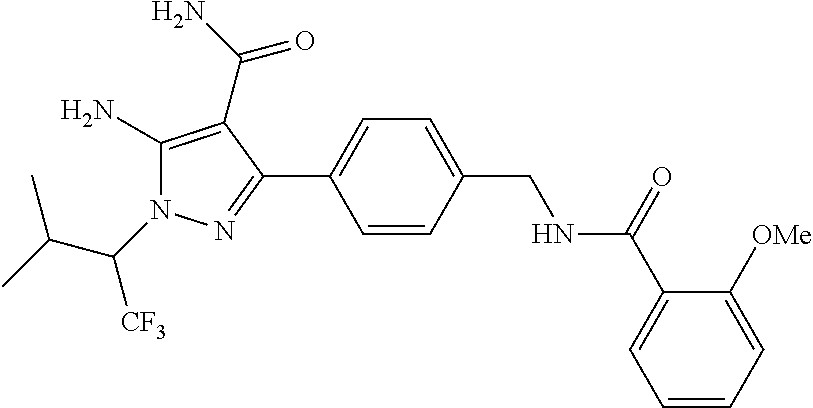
C1=CC(C2=NN(C(C(C)C)[CF3])C(N)=C2C(=O)N)=CC=C1CNC(C1=CC=CC=C1[OMe])=O
